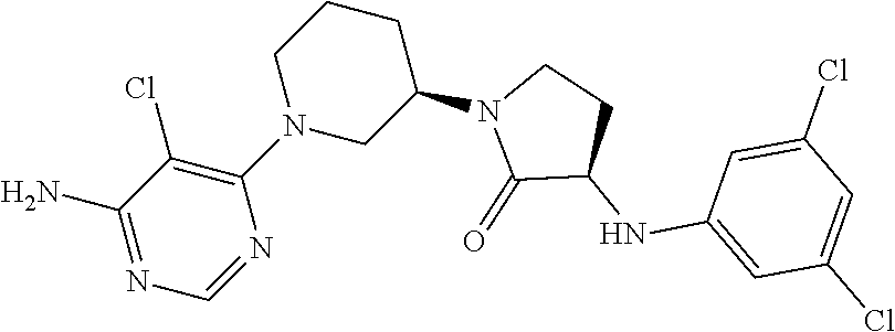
C1(N2CC(N3C(=O)C(NC4=CC(Cl)=CC(Cl)=C4)CC3)CCC2)=C(Cl)C(N)=NC=N1
